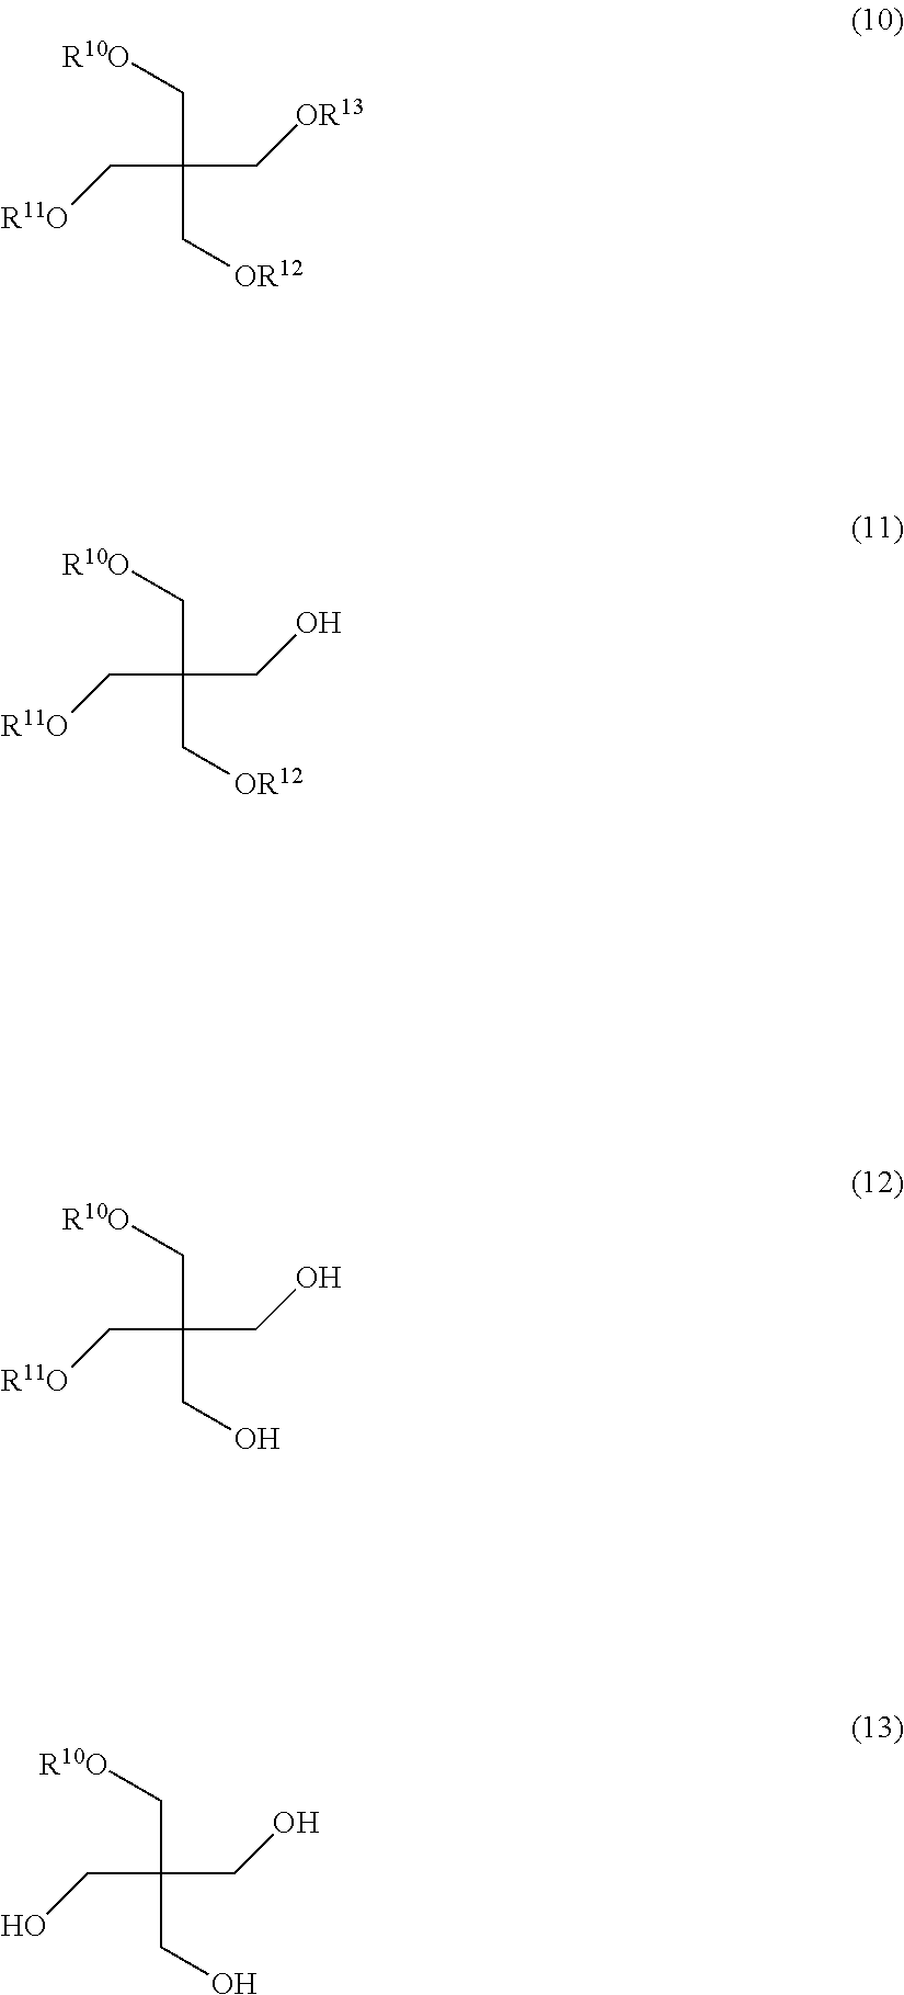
C(C[OR13])(C[OR12])(C[R11O])C[R10O].C(CO)(C[OR12])(C[R11O])C[R10O].C(CO)(CO)(C[R11O])C[R10O].C(CO)(CO)(CO)C[R10O]
